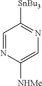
C1=NC([NHMe])=CN=C1[SnBu3]
